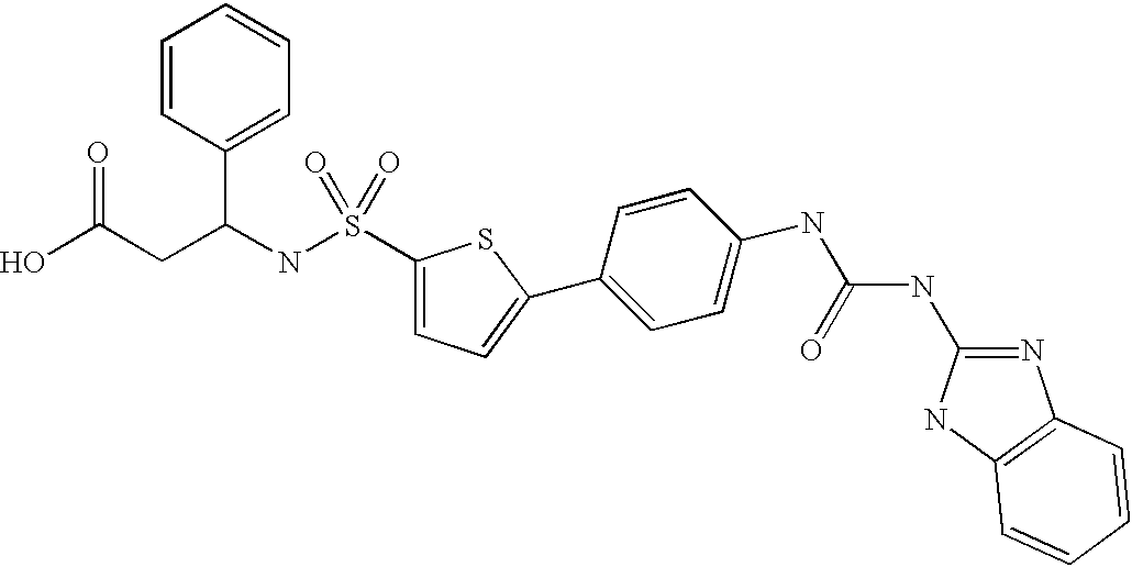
OC(CC(NS(=O)(C1=CC=C(C2=CC=C(NC(=O)NC3=NC4=C(N3)C=CC=C4)C=C2)S1)=O)C1=CC=CC=C1)=O
